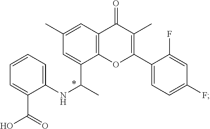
C1=CC=C(NC(C)C2=CC(C)=CC3=C2OC(C2=CC=C(F)C=C2F)=C(C)C3=O)C(C(O)=O)=C1
